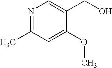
N1=C(C)C=C(OC)C(CO)=C1
